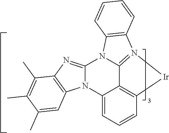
C12=C3C=CC=C1N1C(=NC4=C1C=C(C)C(C)=C4C)N1C2=N([Ir]3)C2=C1C=CC=C2
